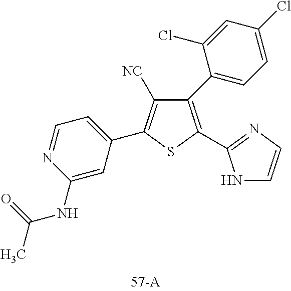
C1(NC(C)=O)=CC(C2=C([NC])C(C3=CC=C(Cl)C=C3Cl)=C(C3=NC=CN3)S2)=CC=N1
